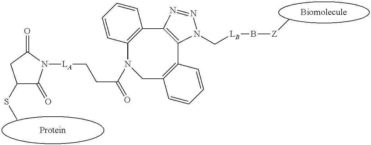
C1(SC)C(=O)N([LA]CCC(=O)N2CC3=C(C4=C(C5=C2C=CC=C5)N=NN4C[LB]B[Z]C)C=CC=C3)C(=O)C1
